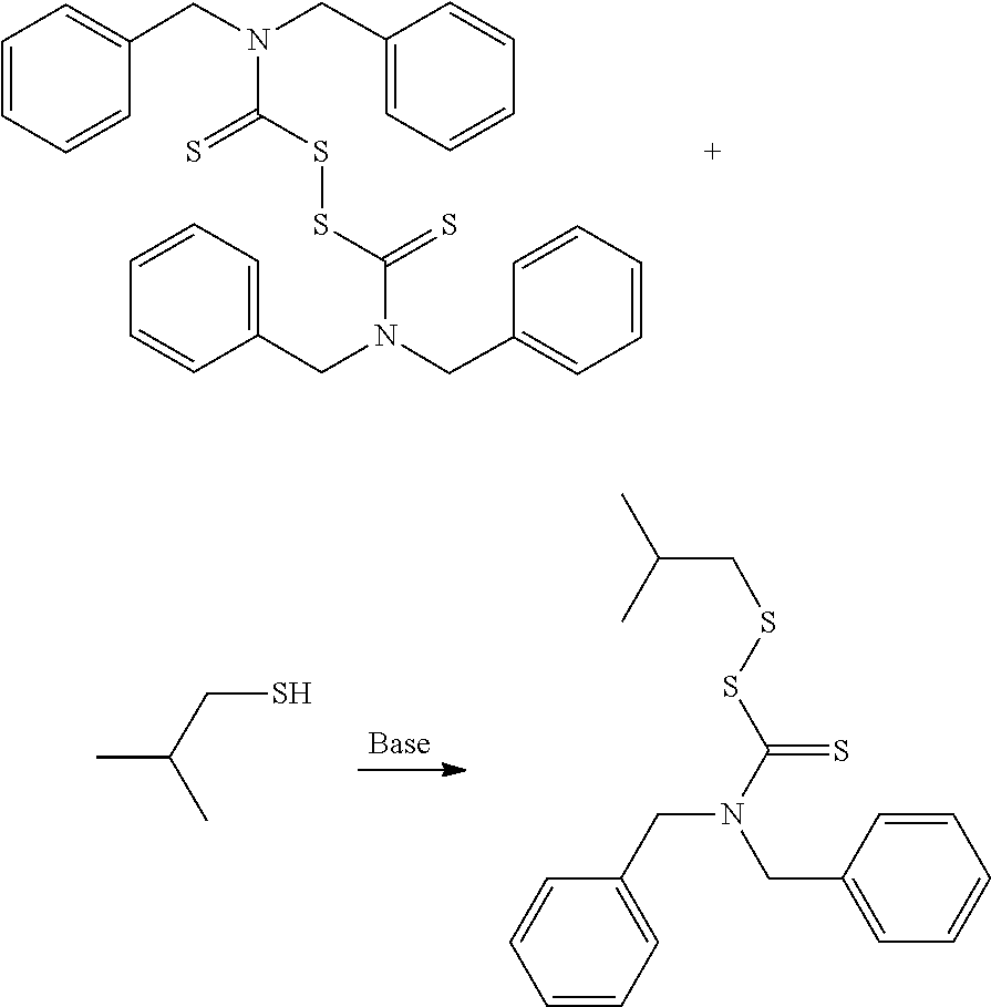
S(SC(=S)N(CC1=CC=CC=C1)CC1=CC=CC=C1)C(N(CC1=CC=CC=C1)CC1=CC=CC=C1)=S.C(C(C)C)S.C1(CN(CC2=CC=CC=C2)C(=S)SSCC(C)C)=CC=CC=C1
